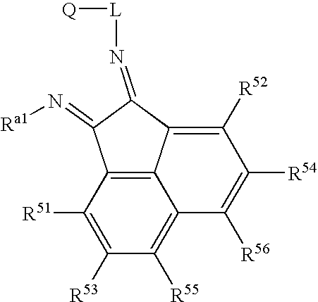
C1([R51])=C([R53])C([R55])=C2C3=C1C(=N[Ra1])C(=N[L][Q])C3=C([R52])C([R54])=C2[R56]
